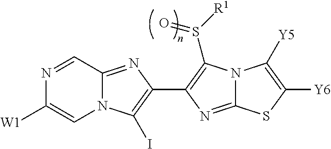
N12C(=NC(C3=C(S([R1])=O)N4C(=N3)SC([Y6])=C4[Y5])=C1I)C=NC([W1])=C2
